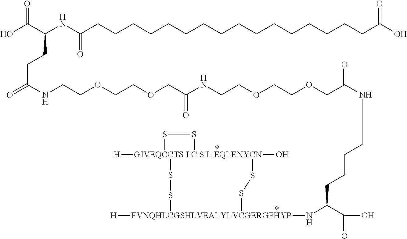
[GIVEQCCTS I C S L EQLENYCN]12([H])(O)(SS[FVNQHLCGSHLVEALYLVCGERGFHYP]([H])(NC(C(O)=O)CCCCNC(=O)COCCOCCNC(COCCOCCNC(=O)CCC(C(O)=O)NC(CCCCCCCCCCCCCCCCC(O)=O)=O)=O)SS1)SS2
